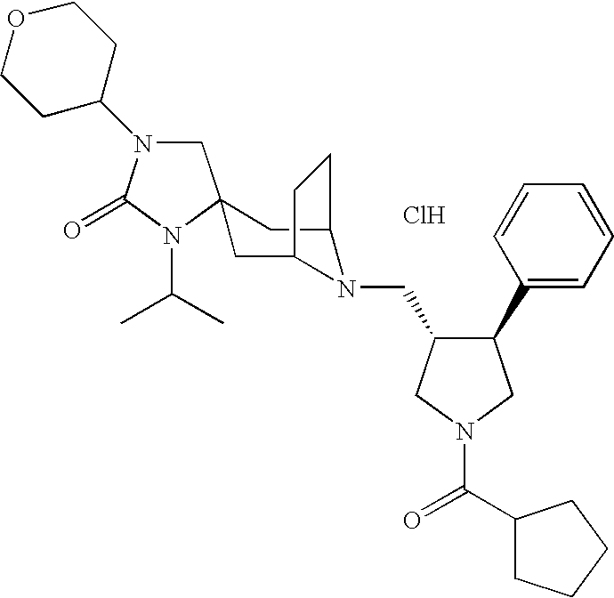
Cl.C1N(C2CCOCC2)C(=O)N(C(C)C)C12CC1N(CC3C(C4=CC=CC=C4)CN(C(C4CCCC4)=O)C3)C(C2)CC1
